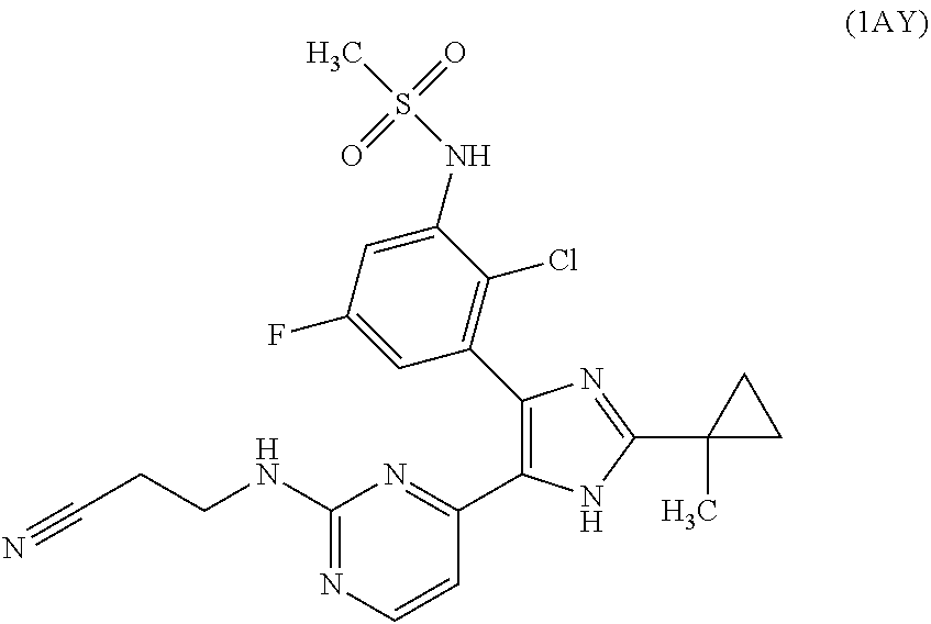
C1(NCCC#N)=NC=CC(C2=C(C3=C(Cl)C(NS(C)(=O)=O)=CC(F)=C3)N=C(C3(C)CC3)N2)=N1
